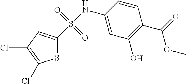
C1(NS(=O)(=O)C2=CC(Cl)=C(Cl)S2)=CC(O)=C(C(OC)=O)C=C1
